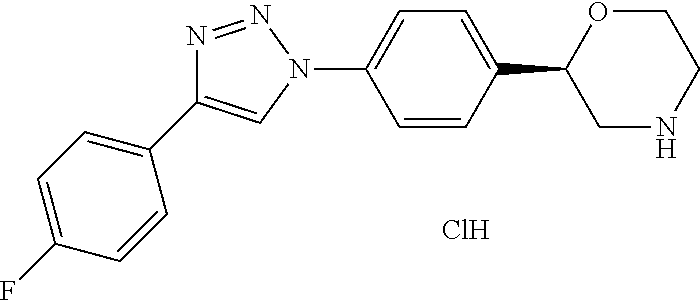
Cl.C1=C(C2CNCCO2)C=CC(N2C=C(C3=CC=C(F)C=C3)N=N2)=C1
